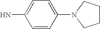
NC1=CC=C(N2CCCC2)C=C1
